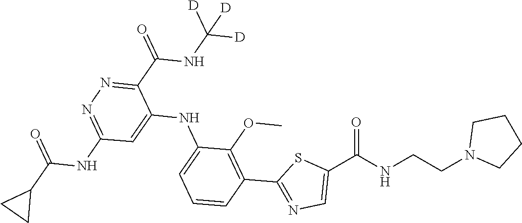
C1=CC=C(NC2=CC(NC(C3CC3)=O)=NN=C2C(=O)NC([D])([D])[D])C(OC)=C1C1=NC=C(C(NCCN2CCCC2)=O)S1
